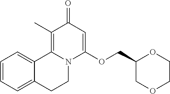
C1=CC=C2C(=C1)C1=C(C)C(=O)C=C(OCC3COCCO3)N1CC2
